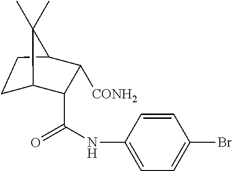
C1C2C(C(=O)NC3=CC=C(Br)C=C3)C([CONH2])C(C1)C2(C)C
